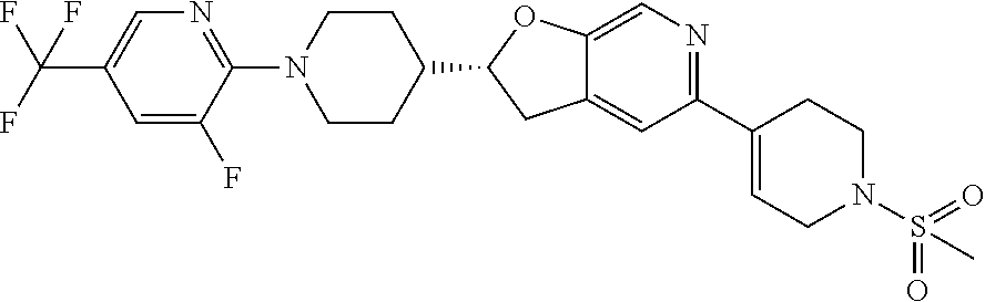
C1=C(C(F)(F)F)C=C(F)C(N2CCC(C3CC4=CC(C5=CCN(S(=O)(=O)C)CC5)=NC=C4O3)CC2)=N1
